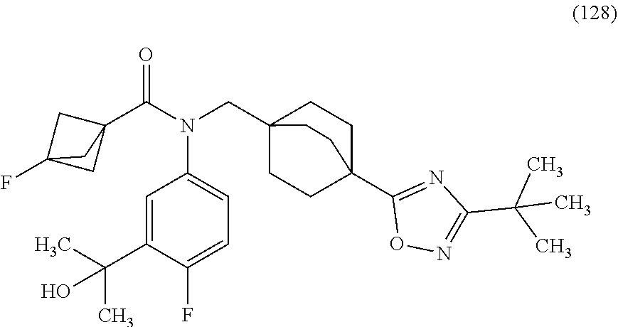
C1=C(C(C)(C)O)C(F)=CC=C1N(C(C12CC(F)(C1)C2)=O)CC12CCC(C3=NC(C(C)(C)C)=NO3)(CC1)CC2
